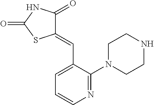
N1=C(N2CCNCC2)C(C=C2C(=O)NC(=O)S2)=CC=C1
